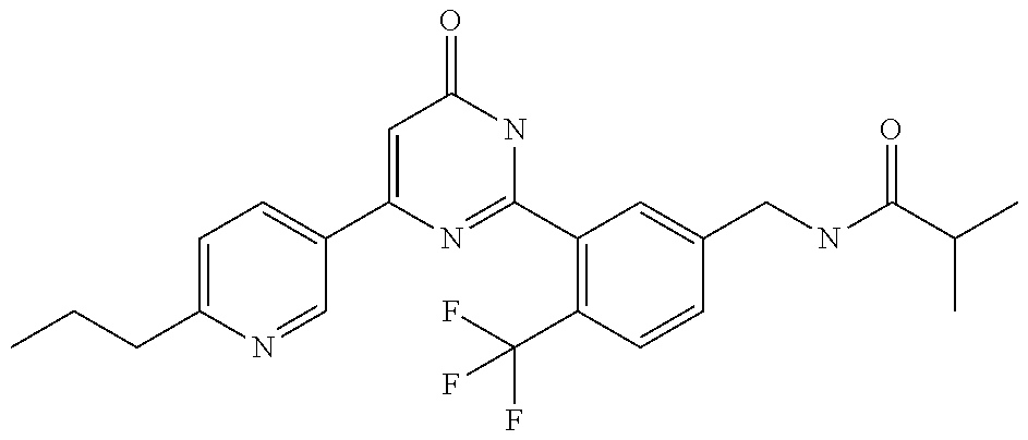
C1(C2=CC=C(CCC)N=C2)=CC(=O)NC(C2=C(C(F)(F)F)C=CC(CNC(C(C)C)=O)=C2)=N1
